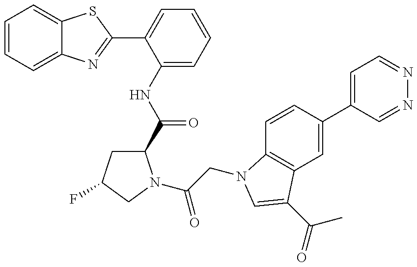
C1=CC=C2C(=C1)SC(C1=CC=CC=C1NC(=O)C1CC(F)CN1C(=O)CN1C3=C(C=C(C4=CC=NN=C4)C=C3)C(C(C)=O)=C1)=N2
